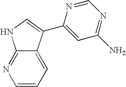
C1(C2=CNC3=NC=CC=C32)=CC(N)=NC=N1
